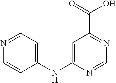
C1=C(NC2=CC=NC=C2)N=CN=C1C(=O)O
